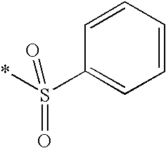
C1=CC=CC=C1S(*)(=O)=O
